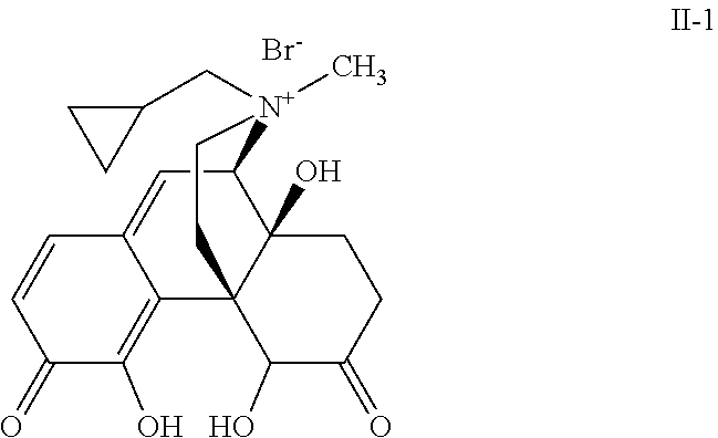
C12=CC3C4(O)C(C1=C(O)C(=O)C=C2)(C(O)C(=O)CC4)CC[N+]3(CC1CC1)C.[Br-]
